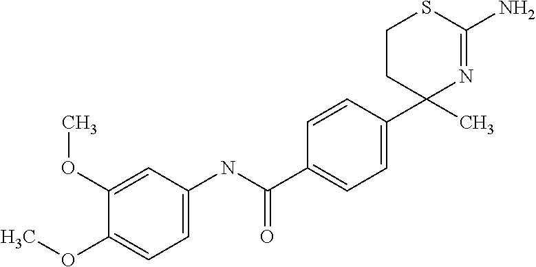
C1=CC(C2(C)N=C(N)SCC2)=CC=C1C(NC1=CC=C(OC)C(OC)=C1)=O
